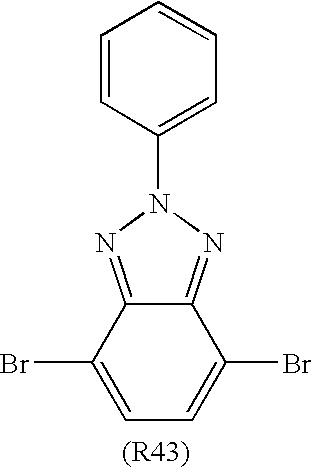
C1=CC(N2N=C3C(=N2)C(Br)=CC=C3Br)=CC=C1
